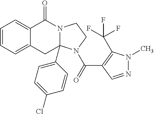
C1=CC=C2C(=C1)C(=O)N1C(C3=CC=C(Cl)C=C3)(C2)N(C(=O)C2=C(C(F)(F)F)N(C)N=C2)CC1
